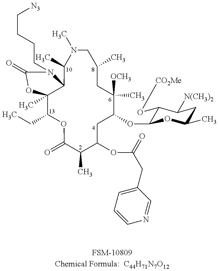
C12(C)C(CC)OC(=O)C(C)C(OC(=O)CC3=CC=CN=C3)CC(OC3C(O[CO2Me])C([N(CH3)2])CC(C)O3)C(C)([OCH3])CC(C)CN(C)C(C)C1N(CCCC[N3])C(=O)O2.[FSM-10809Chemical Formula:  C44H71N7O12]
